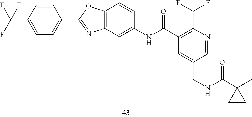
C1=C(CNC(=O)C2(C)CC2)C=NC(C(F)F)=C1C(NC1=CC2=C(C=C1)OC(C1=CC=C(C(F)(F)F)C=C1)=N2)=O
